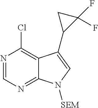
ClC1=C2C(=NC=N1)N([SEM])C=C2C1C(F)(F)C1
